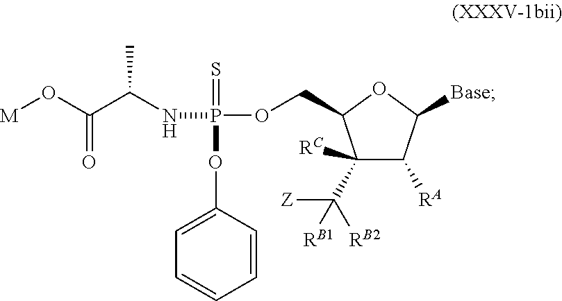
[M]OC(C(NP(OCC1C(C([RB2])([Z])[RB1])([RC])C([RA])C([Base])O1)(=S)OC1=CC=CC=C1)C)=O
